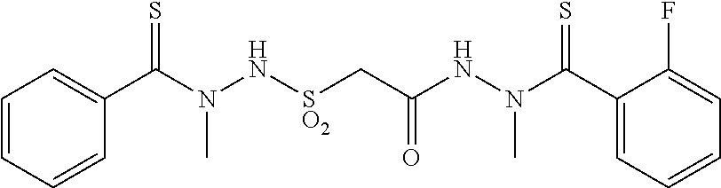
C1(C(N(N[SO2]CC(NN(C(C2=CC=CC=C2F)=S)C)=O)C)=S)=CC=CC=C1
